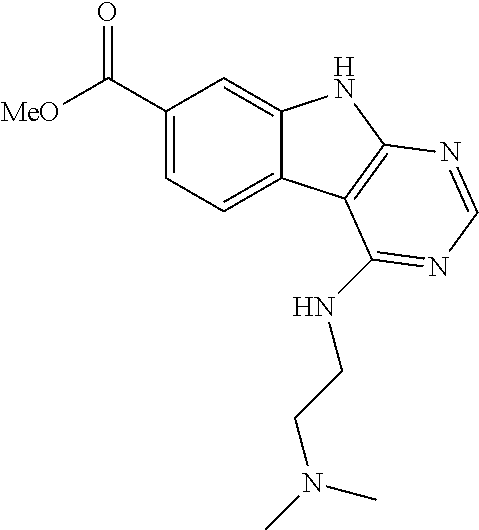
C1(C([MeO])=O)=CC=C2C(=C1)NC1=C2C(NCCN(C)C)=NC=N1
